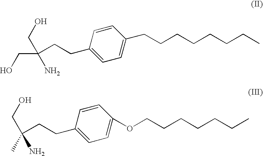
C1=CC(CCC(CO)(CO)N)=CC=C1CCCCCCCC.C1=CC(CCC(CO)(N)C)=CC=C1OCCCCCCC
